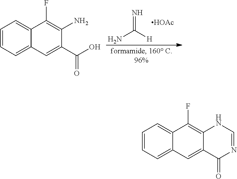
C1=CC=C2C(=C1)C(F)=C(N)C(C(O)=O)=C2.NC([H])=N.[HOAc].C1=CC=C2C(=C1)C(F)=C1C(=C2)C(=O)N=CN1
